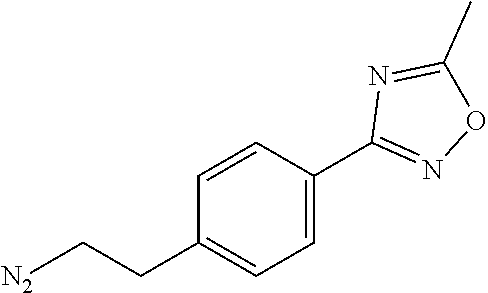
[N2]CCC1=CC=C(C2=NOC(C)=N2)C=C1
